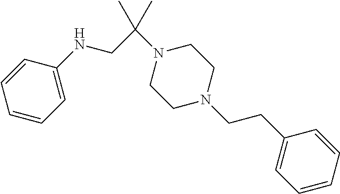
C1=CC=CC=C1NCC(N1CCN(CCC2=CC=CC=C2)CC1)(C)C
